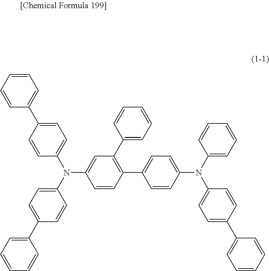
C1=CC=CC=C1C1=CC=C(N(C2=CC(C3=CC=CC=C3)=C(C3=CC=C(N(C4=CC=C(C5=CC=CC=C5)C=C4)C4=CC=CC=C4)C=C3)C=C2)C2=CC=C(C3=CC=CC=C3)C=C2)C=C1
